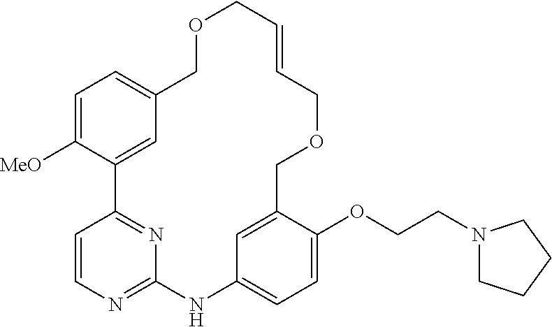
C1=C([MeO])C2=CC(=C1)COCC=CCOCC1=CC(=CC=C1OCCN1CCCC1)NC1=NC=CC2=N1
